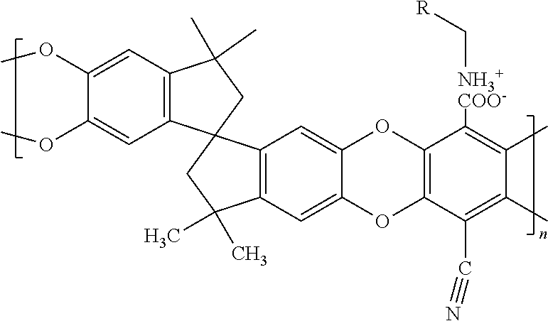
O(C1=CC2=C(C=C1OC)C(C)(C)CC21CC(C)(C)C2=C1C=C1C(=C2)OC2=C(O1)C([NH3+COO-]C[R])=C(C)C(C)=C2C#N)C
